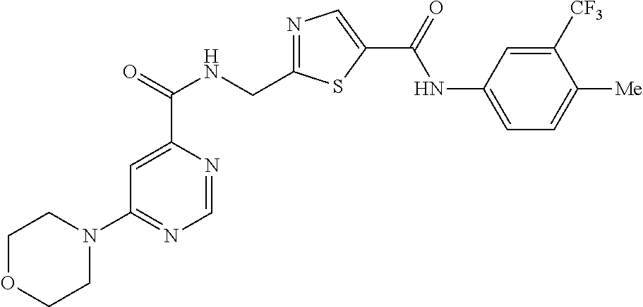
C1=NC(C(=O)NCC2=NC=C(C(=O)NC3=CC=C([Me])C([CF3])=C3)S2)=CC(N2CCOCC2)=N1
